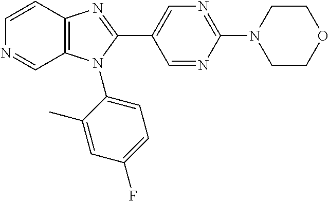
C1=CC2=C(C=N1)N(C1=CC=C(F)C=C1C)C(C1=CN=C(N3CCOCC3)N=C1)=N2
